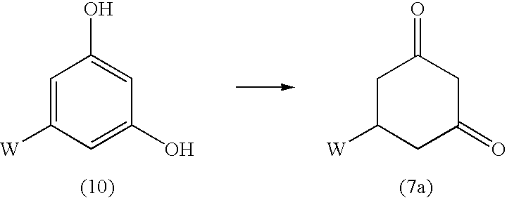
C1=C([W])C=C(O)C=C1O.C1C([W])CC(=O)CC1=O
